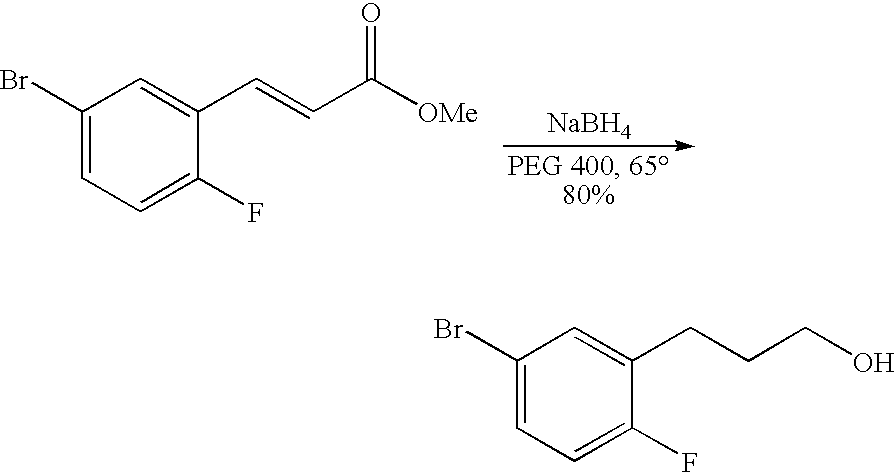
[NaBH4].C1(Br)=CC=C(F)C(C=CC([OMe])=O)=C1.C1(Br)=CC=C(F)C(CCCO)=C1
